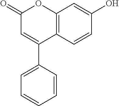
C12=C(C=CC(O)=C1)C(C1=CC=CC=C1)=CC(=O)O2
